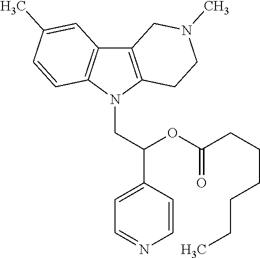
C12=C(N(CC(C3=CC=NC=C3)OC(CCCCCC)=O)C3=C1C=C(C)C=C3)CCN(C)C2
